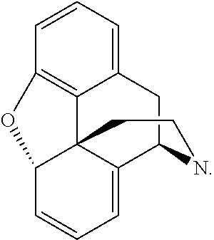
C12=CC=CC3=C1C14C(=CC=CC1O3)C(C2)NCC4
